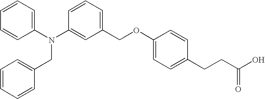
C1(N(C2=CC(COC3=CC=C(CCC(O)=O)C=C3)=CC=C2)CC2=CC=CC=C2)=CC=CC=C1
